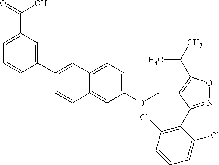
C1=C(C(=O)O)C=C(C2=CC3=CC=C(OCC4=C(C(C)C)ON=C4C4=C(Cl)C=CC=C4Cl)C=C3C=C2)C=C1
